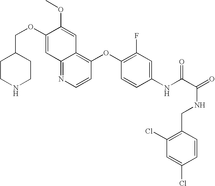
C12=NC=CC(OC3=C(F)C=C(NC(C(=O)NCC4=C(Cl)C=C(Cl)C=C4)=O)C=C3)=C1C=C(OC)C(OCC1CCNCC1)=C2
